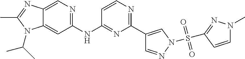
C1(NC2=NC(C3=CN(S(=O)(=O)C4=NN(C)C=C4)N=C3)=NC=C2)=NC=C2C(=C1)N(C(C)C)C(C)=N2
